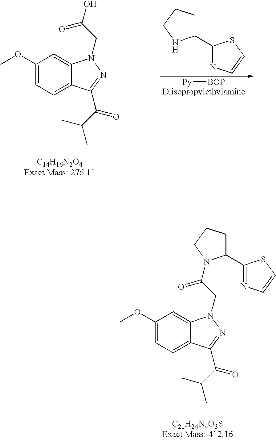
[Py][BOP].C1(C2CCCN2)=NC=CS1.C1(OC)=CC=C2C(=C1)N(CC(O)=O)N=C2C(C(C)C)=O.C1(OC)=CC=C2C(=C1)N(CC(=O)N1C(C3=NC=CS3)CCC1)N=C2C(C(C)C)=O
